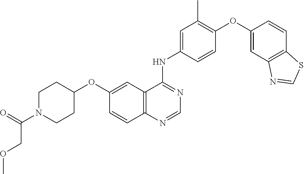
C1=CC(NC2=NC=NC3=C2C=C(OC2CCN(C(=O)COC)CC2)C=C3)=CC(C)=C1OC1=CC2=C(C=C1)SC=N2
